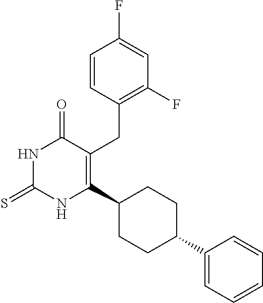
C1=CC(CC2=C(C3CCC(C4=CC=CC=C4)CC3)NC(=S)NC2=O)=C(F)C=C1F
